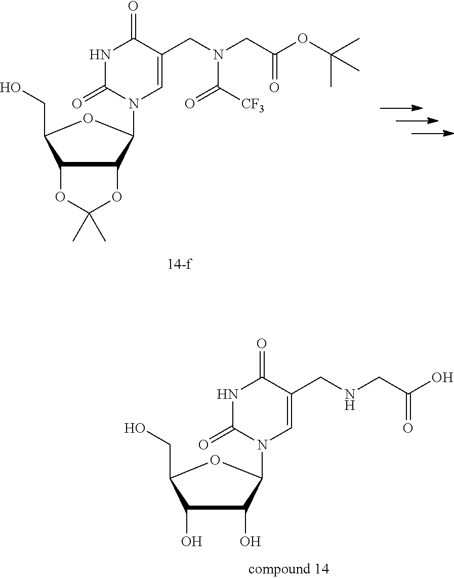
C1(O)C(O)C(N2C(=O)NC(=O)C(CNCC(O)=O)=C2)OC1CO.C12OC(C)(C)OC1C(N1C(=O)NC(=O)C(CN(CC(OC(C)(C)C)=O)C([CF3])=O)=C1)OC2CO
